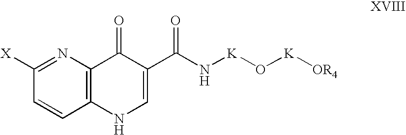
C1=CC2=C(N=C1[X])C(=O)C(C(N[K]O[K][OR4])=O)=CN2
